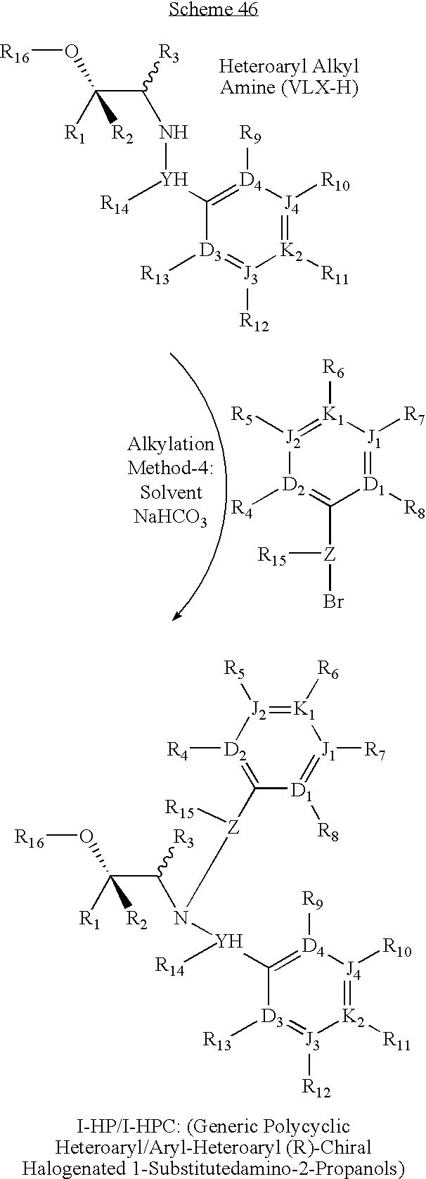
C(C([R3])N[Y](C1=[D4]([R9])[J4]([R10])=[K2]([R11])[J3]([R12])=[D3]1[R13])[R14])([R1])(O[R16])[R2].[D2]1([R4])=C([Z](Br)[R15])[D1]([R8])=[J1]([R7])[K1]([R6])=[J2]1[R5].[D3]1([R13])=[J3]([R12])[K2]([R11])=[J4]([R10])[D4]([R9])=C1[Y]([R14])N(C(C([R1])(O[R16])[R2])[R3])[Z]([R15])C1=[D2]([R4])[J2]([R5])=[K1]([R6])[J1]([R7])=[D1]1[R8]
